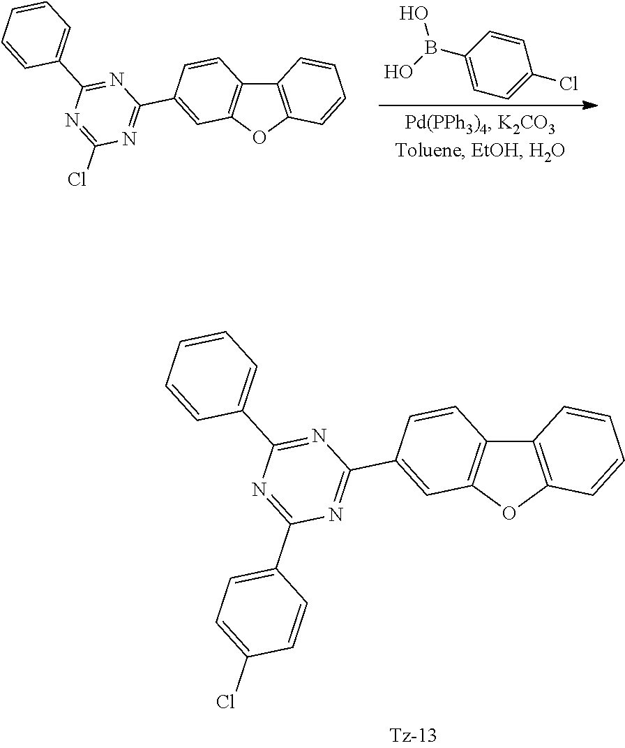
C12=C(OC3=C1C=CC(C1=NC(C4=CC=C(Cl)C=C4)=NC(C4=CC=CC=C4)=N1)=C3)C=CC=C2.C12=C(OC3=C1C=CC(C1=NC(Cl)=NC(C4=CC=CC=C4)=N1)=C3)C=CC=C2.C1=C(B(O)O)C=CC(Cl)=C1
